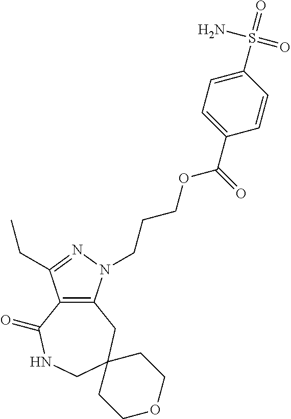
C12=C(N(CCCOC(C3=CC=C(S(=O)(=O)N)C=C3)=O)N=C1CC)CC1(CNC2=O)CCOCC1
